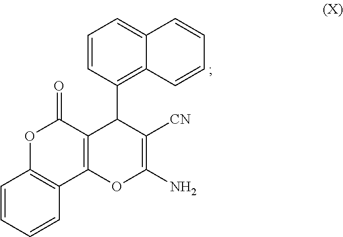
C1=CC=CC2=C1OC(=O)C1=C2OC(N)=C([CN])C1C1=C2C(=CC=C1)C=CC=C2
